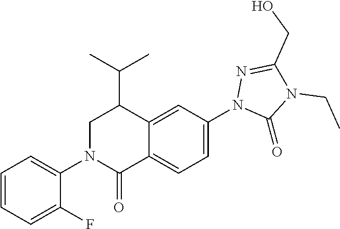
N1(C2=CC=C3C(=C2)C(C(C)C)CN(C2=CC=CC=C2F)C3=O)N=C(CO)N(CC)C1=O
